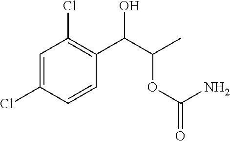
C1=C(Cl)C=CC(C(C(C)OC(N)=O)O)=C1Cl
